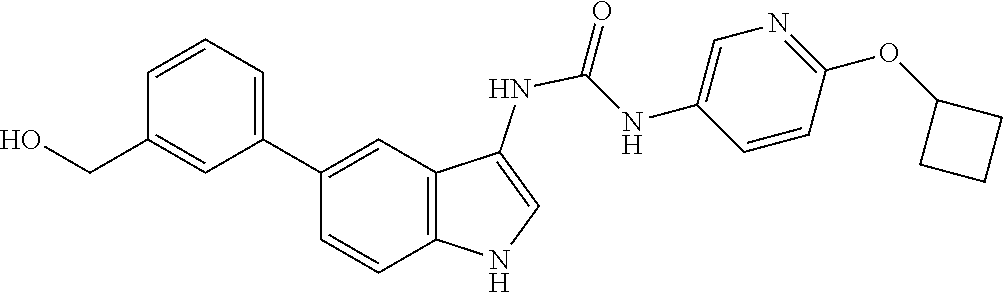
N1=C(OC2CCC2)C=CC(NC(=O)NC2=CNC3=C2C=C(C2=CC=CC(CO)=C2)C=C3)=C1
